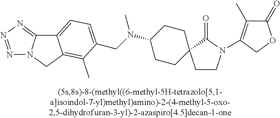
C(N(C1CCC2(CC1)CCN(C1=C(C)C(=O)OC1)C2=O)C)C1=CC=C2C3=NN=NN3CC2=C1C
